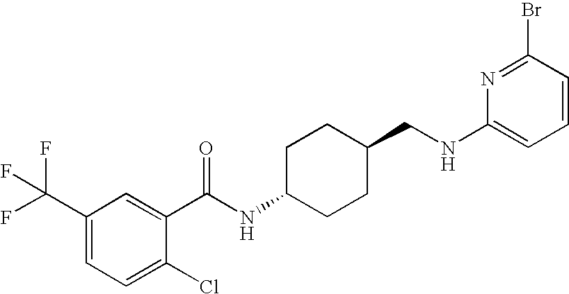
C1(C(F)(F)F)=CC=C(Cl)C(C(NC2CCC(CNC3=CC=CC(Br)=N3)CC2)=O)=C1
